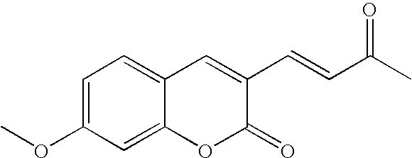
C12=CC=C(OC)C=C1OC(=O)C(C=CC(C)=O)=C2
